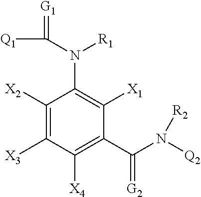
C1([X2])=C([X3])C([X4])=C(C(N([Q2])[R2])=[G2])C([X1])=C1N(C(=[G1])[Q1])[R1]
